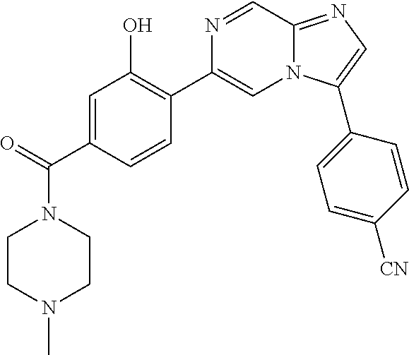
N1(C(=O)C2=CC(O)=C(C3=CN4C(=NC=C4C4=CC=C([CN])C=C4)C=N3)C=C2)CCN(C)CC1
